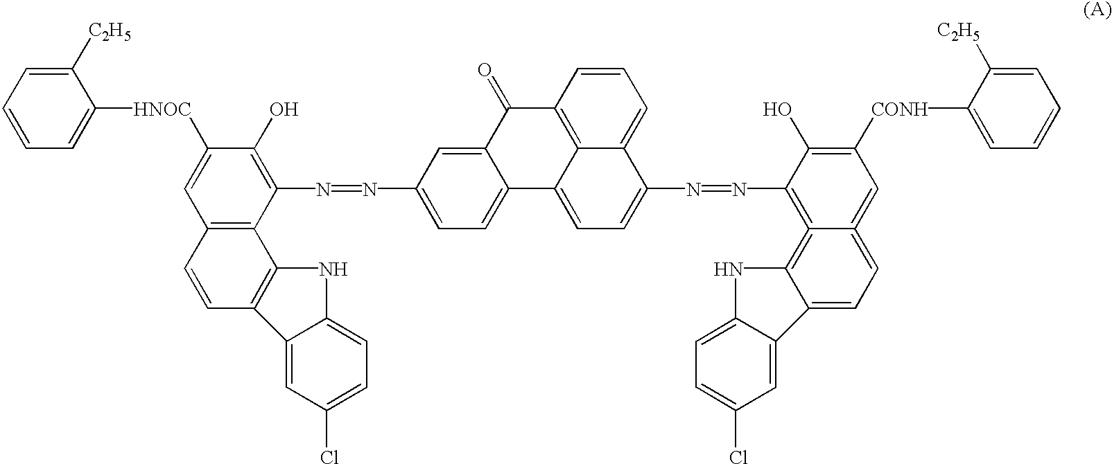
C1([C2H5])=CC=CC=C1[HNOC]C1=CC2=C(C(N=NC3=CC=C4C(=C3)C(=O)C3=C5C4=CC=C(N=NC4=C6=C7C(=CC=C6=CC([CONH]C6=CC=CC=C6[C2H5])=C4O)C4=CC(Cl)=CC=C4N7)C5=CC=C3)=C1O)C1=C(C=C2)C2=CC(Cl)=CC=C2N1
